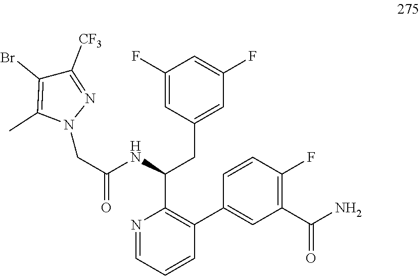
C1(F)=CC(CC(C2=C(C3=CC(C(N)=O)=C(F)C=C3)C=CC=N2)NC(CN2N=C([CF3])C(Br)=C2C)=O)=CC(F)=C1
